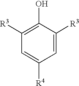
C1=C([R4])C=C([R3])C(O)=C1[R3]
